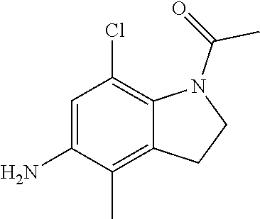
C(N1C2=C(Cl)C=C(N)C(C)=C2CC1)(=O)C
